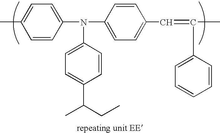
N(C1=CC=C(C)C=C1)(C1=CC=C(C(CC)C)C=C1)C1=CC=C(C=C(C)C2=CC=CC=C2)C=C1
